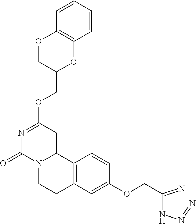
N1=C(OCC2OC3=C(OC2)C=CC=C3)C=C2N(C1=O)CCC1=C2C=CC(OCC(NN=N)=N)=C1
